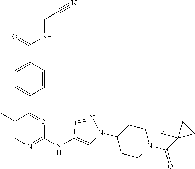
C(CNC(C1=CC=C(C2=NC(NC3=CN(C4CCN(C(=O)C5(F)CC5)CC4)N=C3)=NC=C2C)C=C1)=O)#N
